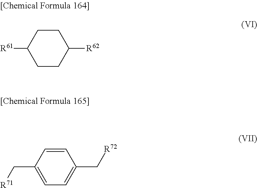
C1CC([R62])CCC1[R61].C1=C(C[R71])C=CC(C[R72])=C1
